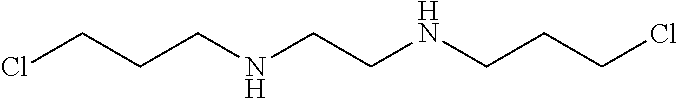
ClCCCNCCNCCCCl
